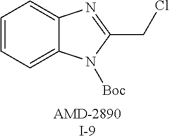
C1=CC=C2C(=C1)N=C(CCl)N2[Boc]
